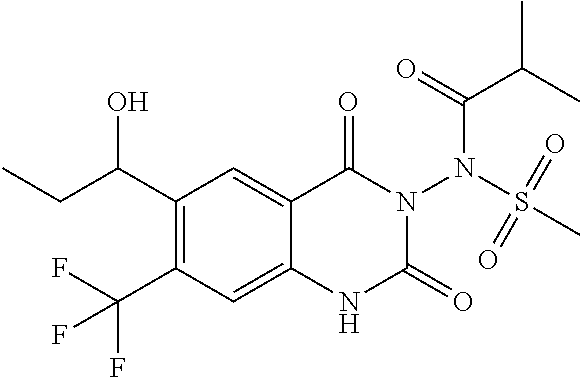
C1(C(O)CC)=C(C(F)(F)F)C=C2C(=C1)C(=O)N(N(C(=O)C(C)C)S(C)(=O)=O)C(=O)N2
